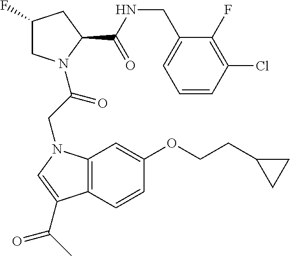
C1(CNC(=O)C2N(C(CN3C4=C(C=CC(OCCC5CC5)=C4)C(C(C)=O)=C3)=O)CC(F)C2)=CC=CC(Cl)=C1F
